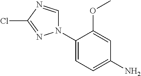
C1(N2C=NC(Cl)=N2)=CC=C(N)C=C1OC
